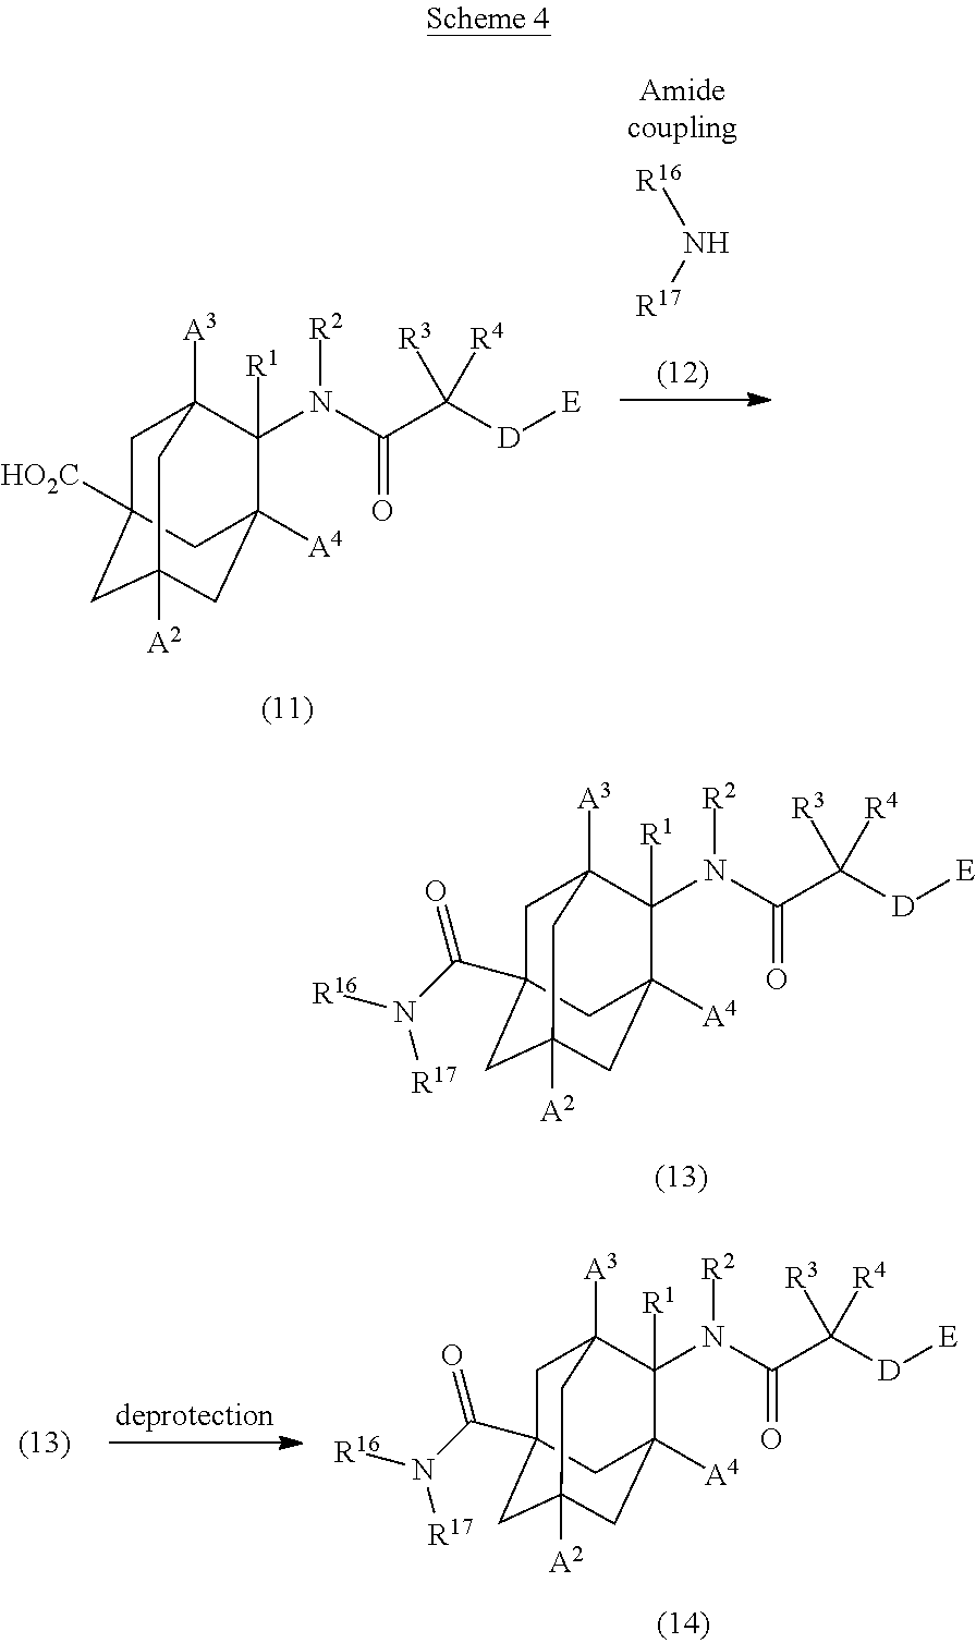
[R16]N[R17].C1C2([HO2C])CC3([A2])CC([A4])(C([R1])(N(C(C([D][E])([R3])[R4])=O)[R2])C1([A3])C3)C2.C1C2(C(N([R17])[R16])=O)CC3([A2])CC([A4])(C([R1])(N(C(C([D][E])([R3])[R4])=O)[R2])C1([A3])C3)C2.C1C2(C(N([R17])[R16])=O)CC3([A2])CC([A4])(C([R1])(N(C(C([D][E])([R3])[R4])=O)[R2])C1([A3])C3)C2
